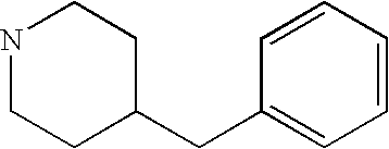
N1CCC(CC2=CC=CC=C2)CC1
